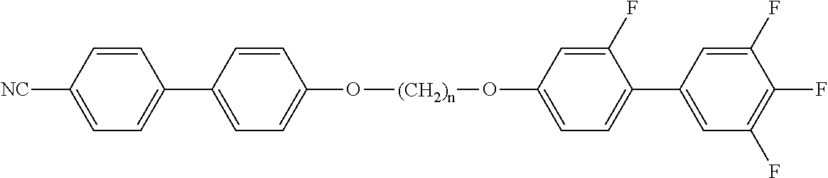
C1=CC(C2=CC=C([NC])C=C2)=CC=C1O[(CH2)n]OC1=CC=C(C2=CC(F)=C(F)C(F)=C2)C(F)=C1
